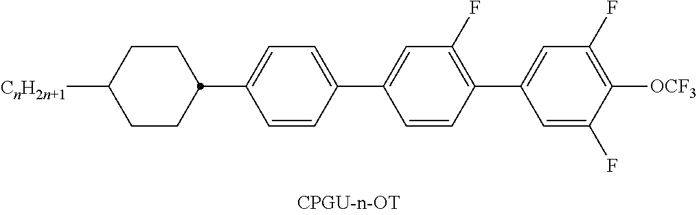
C1([CnH2n+1])CCC(C2=CC=C(C3=CC(F)=C(C4=CC(F)=C([OCF3])C(F)=C4)C=C3)C=C2)CC1
